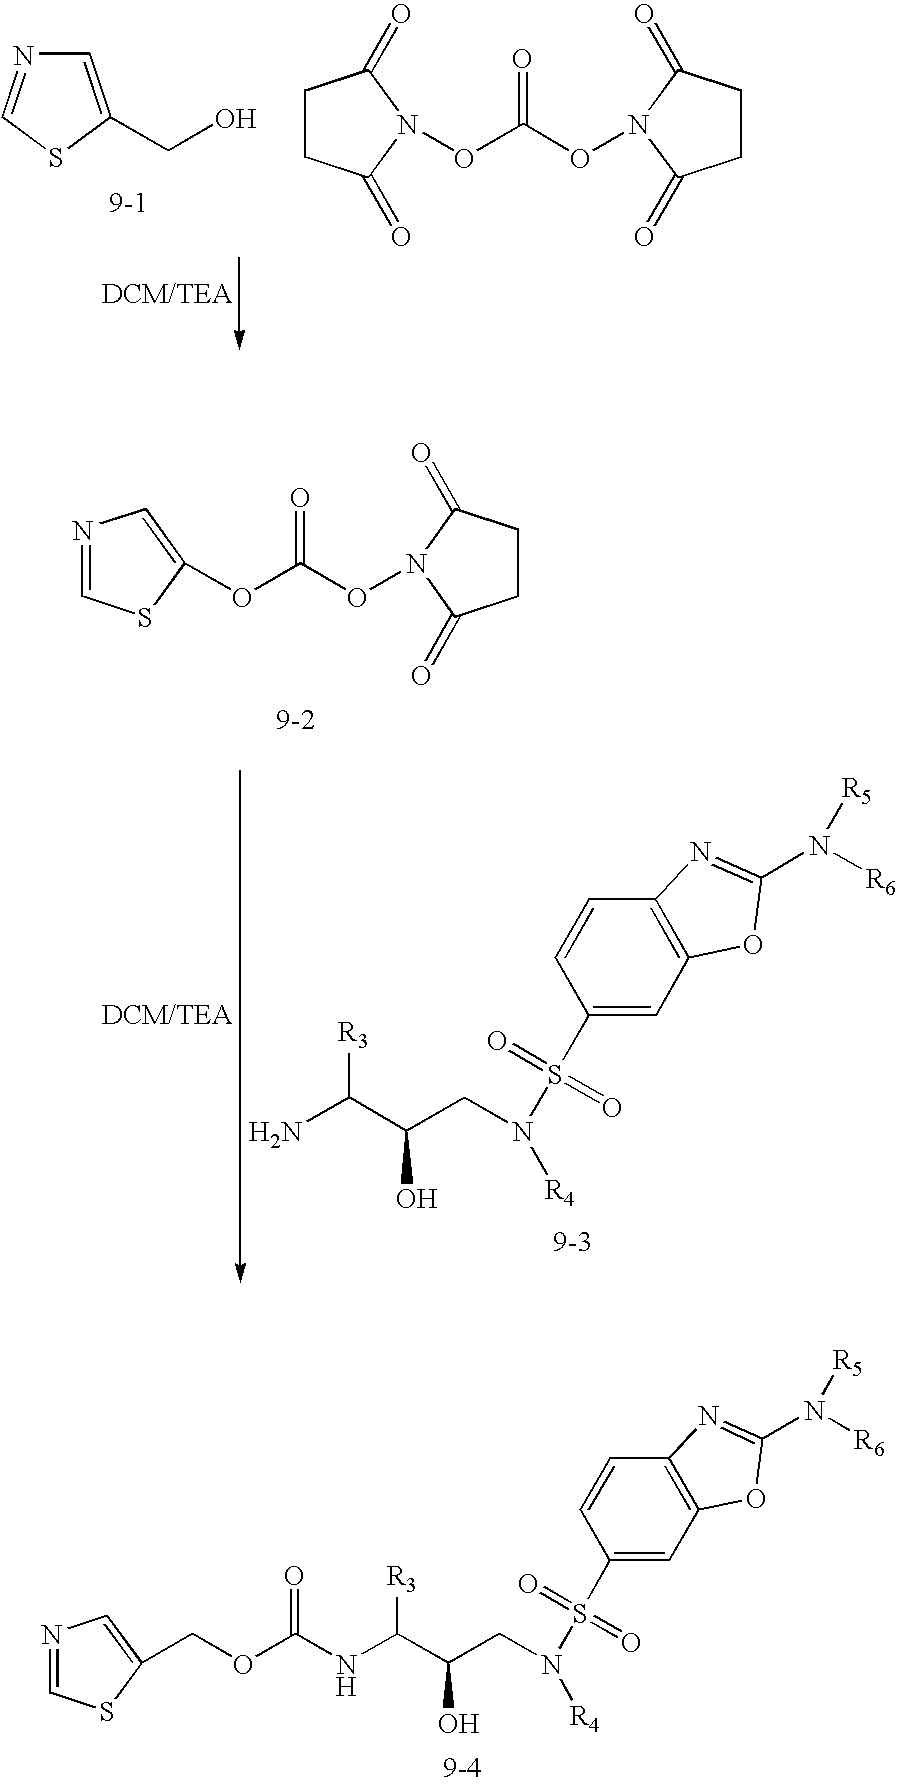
C12=C(C=C(S(N([R4])CC(C(NC(OCC3=CN=CS3)=O)[R3])O)(=O)=O)C=C1)OC(N([R6])[R5])=N2.C1=C(CO)SC=N1.C1CC(=O)N(OC(ON2C(=O)CCC2=O)=O)C1=O.N1=CSC(OC(ON2C(=O)CCC2=O)=O)=C1.C12=C(C=C(S(N([R4])CC(C(N)[R3])O)(=O)=O)C=C1)OC(N([R6])[R5])=N2
